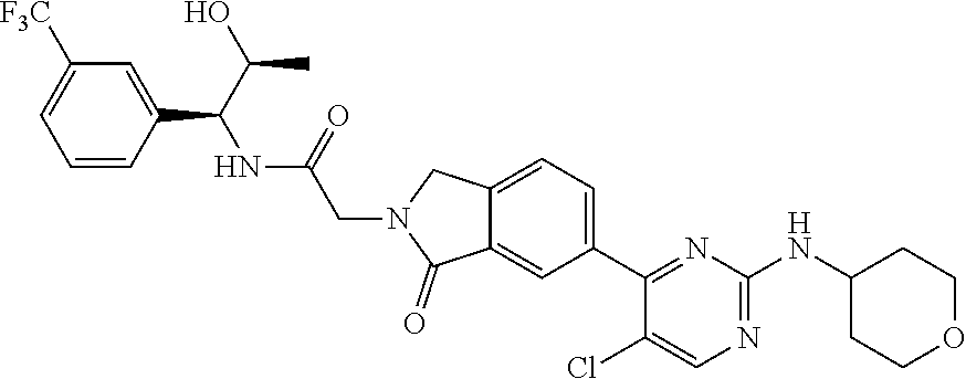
C(N1C(=O)C2=CC(C3=NC(NC4CCOCC4)=NC=C3Cl)=CC=C2C1)C(NC(C1=CC([F3C])=CC=C1)C(O)C)=O
